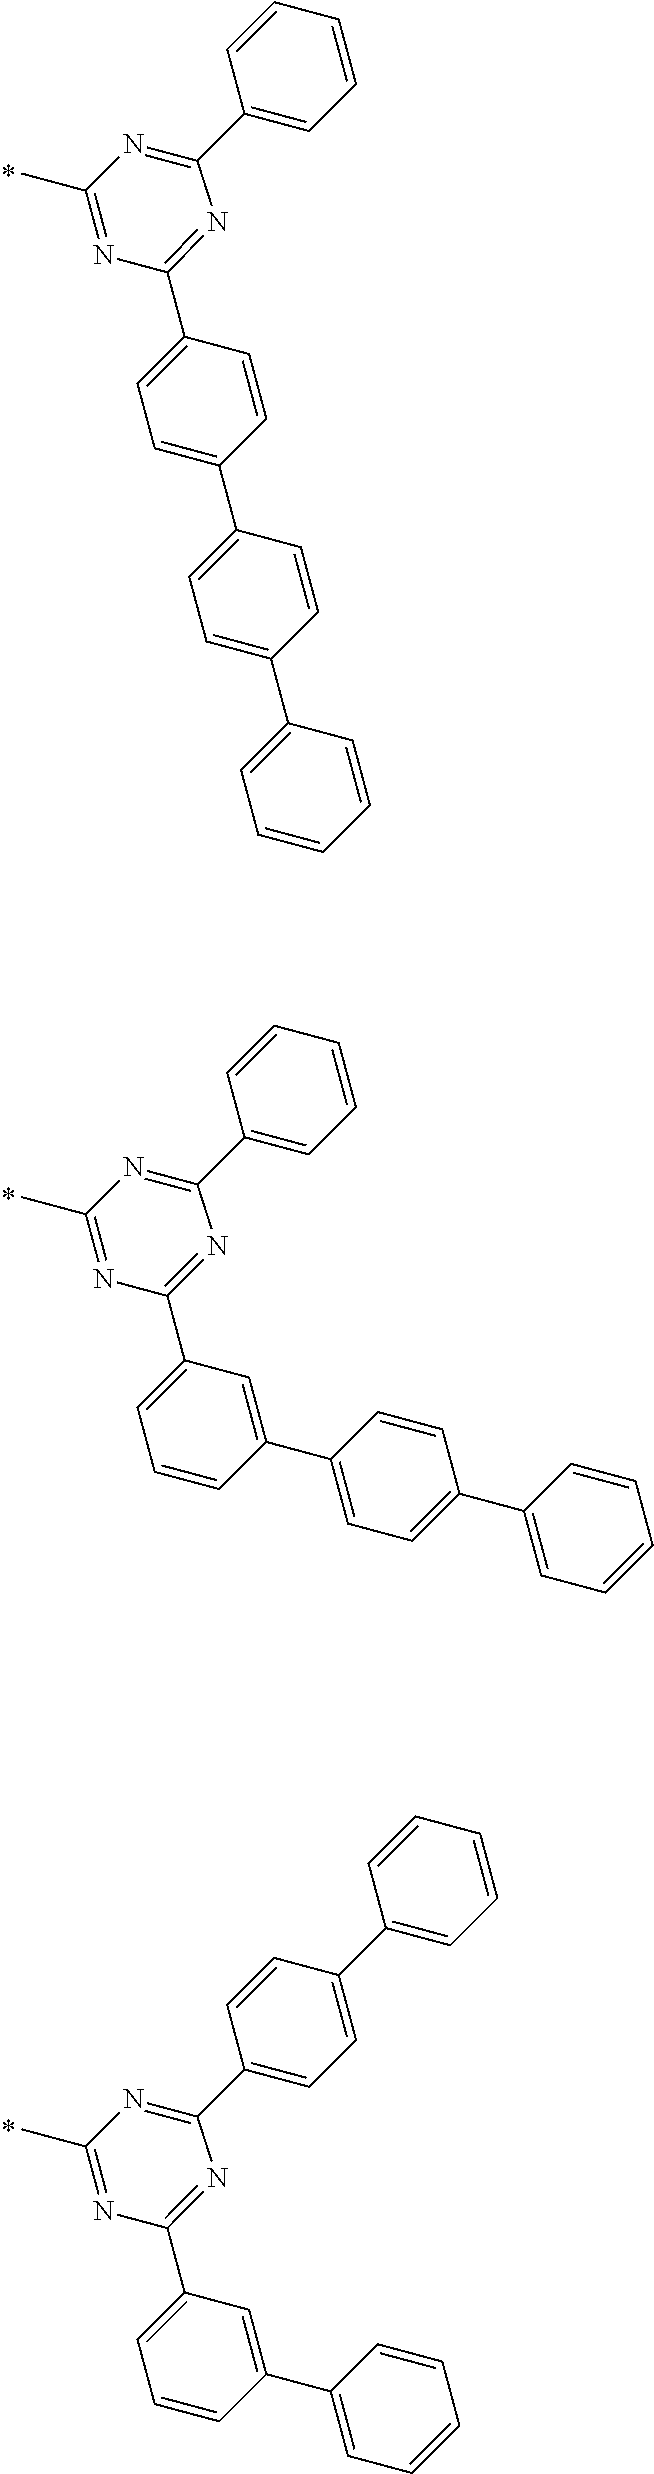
C1(C2=CC=CC=C2)=NC(C)=NC(C2=CC=C(C3=CC=C(C4=CC=CC=C4)C=C3)C=C2)=N1.C1(C2=CC=CC=C2)=NC(C)=NC(C2=CC=CC(C3=CC=C(C4=CC=CC=C4)C=C3)=C2)=N1.C1(C2=CC=C(C3=CC=CC=C3)C=C2)=NC(C)=NC(C2=CC=CC(C3=CC=CC=C3)=C2)=N1
